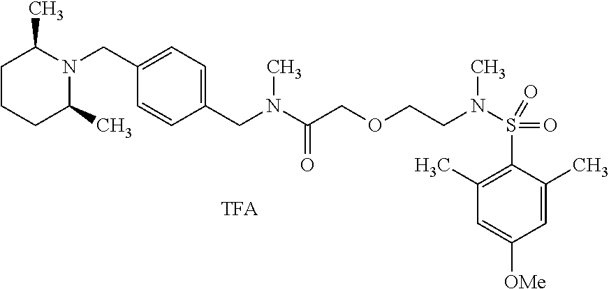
N1(CC2=CC=C(CN(C(COCCN(S(=O)(C3=C(C)C=C([OMe])C=C3C)=O)C)=O)C)C=C2)C(C)CCCC1C.[TFA]
